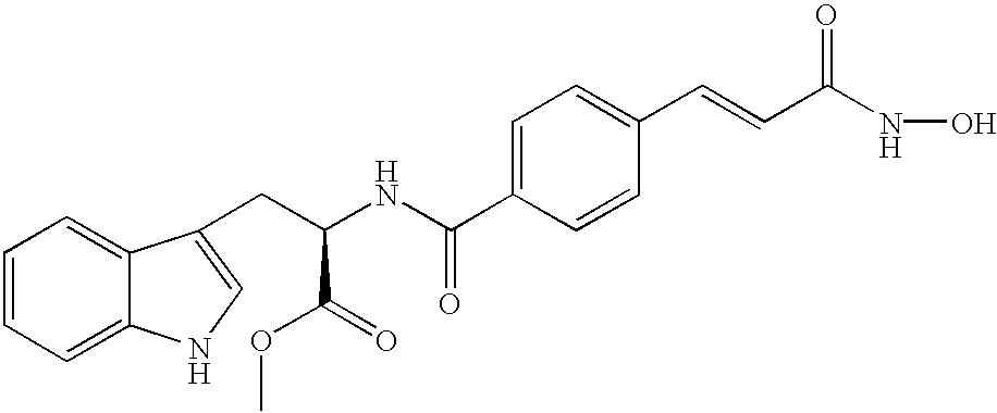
C(C1=CC=C(C=CC(NO)=O)C=C1)(NC(CC1=CNC2=CC=CC=C21)C(=O)OC)=O
